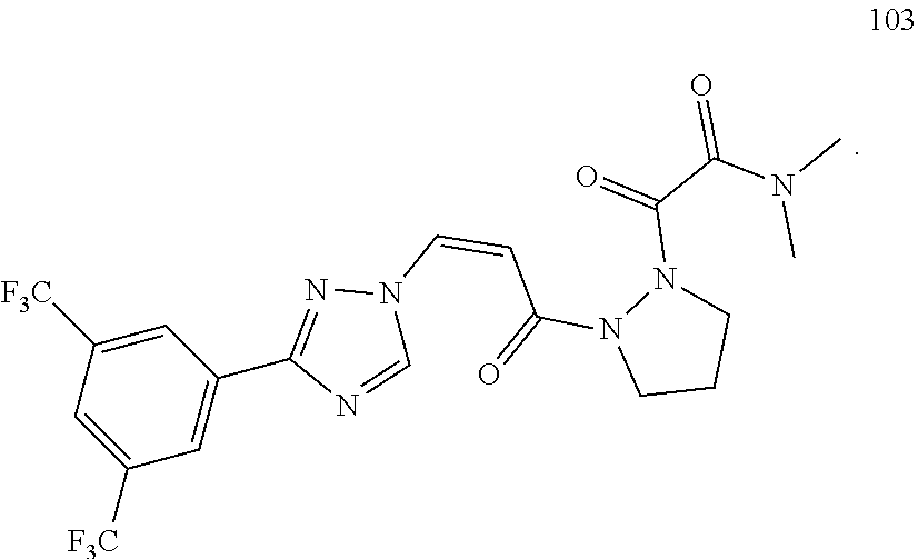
C1=C([F3C])C=C([F3C])C=C1C1=NN(C=CC(N2CCCN2C(C(N(C)C)=O)=O)=O)C=N1
